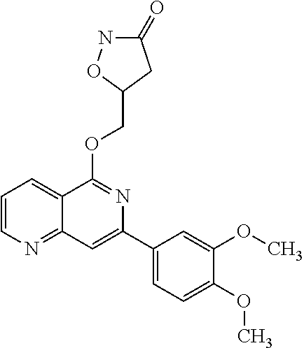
O(C1=NC(C2=CC=C(OC)C(OC)=C2)=CC2=NC=CC=C12)CC1CC(=O)NO1
